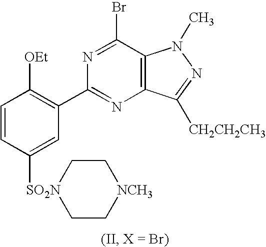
C1=CC([SO2N]2CC[NCH3]CC2)=CC(C2=NC3=C(C(Br)=N2)N(C)N=C3[CH2CH2CH3])=C1[OEt]
